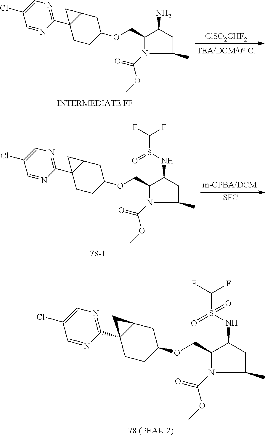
N1(C(=O)OC)C(COC2CC3C(C4=NC=C(Cl)C=N4)(CC2)C3)C(N)CC1C.[ClSO2CHF2].N1(C(=O)OC)C(COC2CC3C(C4=NC=C(Cl)C=N4)(CC2)C3)C(NS(=O)C(F)F)CC1C.[SFC].N1(C(=O)OC)C(COC2CC3C(C4=NC=C(Cl)C=N4)(CC2)C3)C(NS(=O)(C(F)F)=O)CC1C
